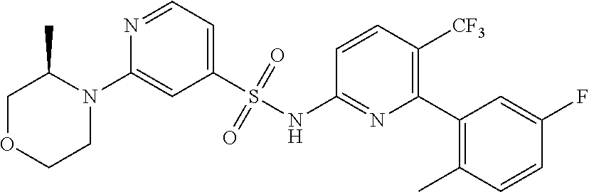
N1(C2=CC(S(NC3=NC(C4=C(C)C=CC(F)=C4)=C([CF3])C=C3)(=O)=O)=CC=N2)C(C)COCC1
